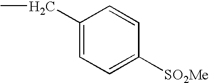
C1(CC)=CC=C([SO2Me])C=C1
